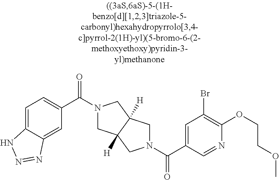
C(C1=CC(Br)=C(OCCOC)N=C1)(=O)N1CC2([H])CN(C(=O)C3=CC=C4C(=C3)N=NN4)CC2([H])C1
